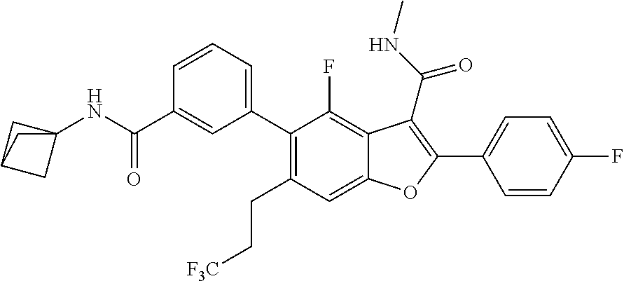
C1(C2=CC=CC(C(NC34CC(C3)C4)=O)=C2)=C(CC[F3C])C=C2C(=C1F)C(C(=O)NC)=C(C1=CC=C(F)C=C1)O2
